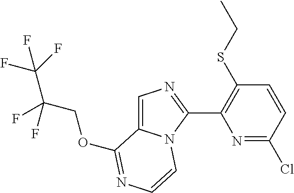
O(C1=NC=CN2C1=CN=C2C1=C(SCC)C=CC(Cl)=N1)CC(F)(C(F)(F)F)F
